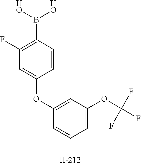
C1(F)=C(B([HO])[HO])C=CC(OC2=CC(OC(F)(F)F)=CC=C2)=C1
